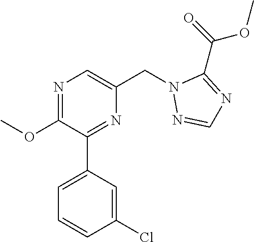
C1(OC)=NC=C(CN2N=CN=C2C(=O)OC)N=C1C1=CC=CC(Cl)=C1
